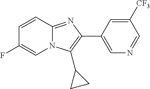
C1=CC2=NC(C3=CN=CC([CF3])=C3)=C(C3CC3)N2C=C1F
